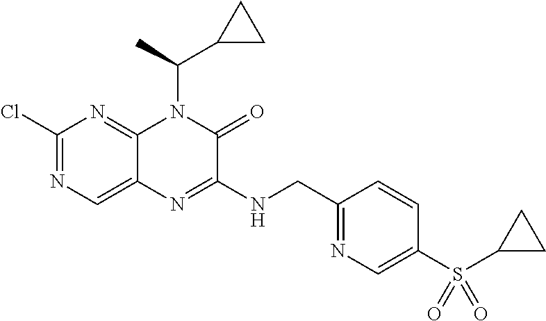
C1(Cl)=NC=C2C(=N1)N(C(C1CC1)C)C(=O)C(NCC1=NC=C(S(C3CC3)(=O)=O)C=C1)=N2
